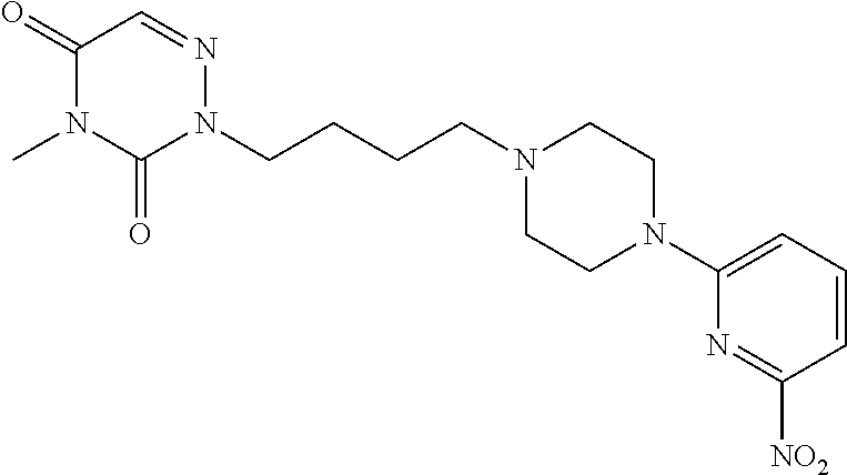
C1(=O)N(C)C(=O)N(CCCCN2CCN(C3=CC=CC([NO2])=N3)CC2)N=C1
